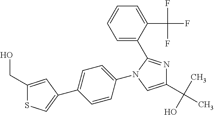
C1=CC(N2C(C3=CC=CC=C3C(F)(F)F)=NC(C(C)(O)C)=C2)=CC=C1C1=CSC(CO)=C1
